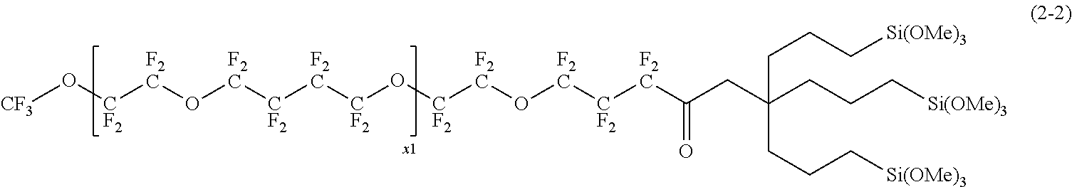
[CF3]O[CF2][F2C]O[F2C][CF2][F2C][CF2]O[CF2][F2C]O[F2C][CF2][F2C]C(=O)CC(CCC[Si(OMe)3])(CCC[Si(OMe)3])CCC[Si(OMe)3]
